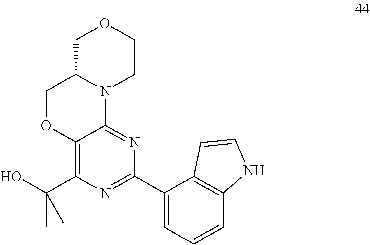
C1C2N(CCO1)C1=NC(C3=CC=CC4=C3C=CN4)=NC(C(O)(C)C)=C1OC2
